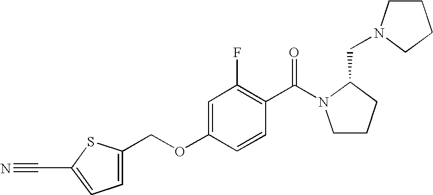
C1CCC(CN2CCCC2)N1C(C1=C(F)C=C(OCC2=CC=C(C#N)S2)C=C1)=O
